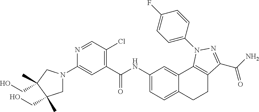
C1N(C2=CC(C(NC3=CC=C4C(=C3)C3=C(CC4)C(C(N)=O)=NN3C3=CC=C(F)C=C3)=O)=C(Cl)C=N2)CC(CO)(C)C1(C)CO
